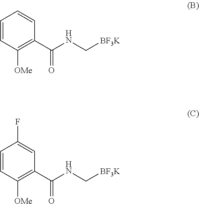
C1=CC([OMe])=C(C(NC[BF3K])=O)C=C1.C1=CC([OMe])=C(C(NC[BF3K])=O)C=C1F
